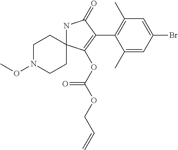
N1C2(C(OC(=O)OCC=C)=C(C3=C(C)C=C(Br)C=C3C)C1=O)CCN(OC)CC2
